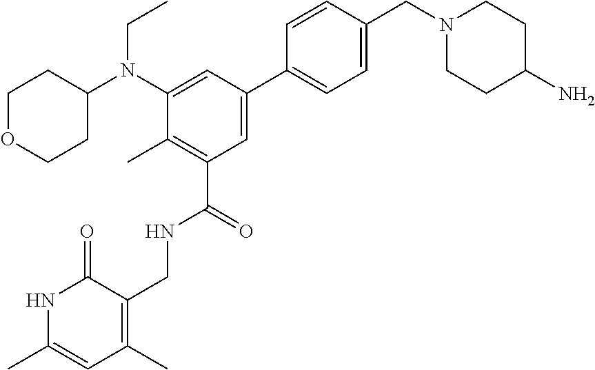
C1OCCC(N(C2=CC(C3=CC=C(CN4CCC(N)CC4)C=C3)=CC(C(NCC3=C(C)C=C(C)NC3=O)=O)=C2C)CC)C1
